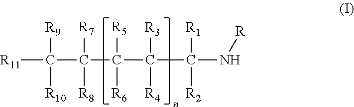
[R11]C(C(C(C(C(N[R])([R1])[R2])([R3])[R4])([R5])[R6])([R7])[R8])([R9])[R10]
